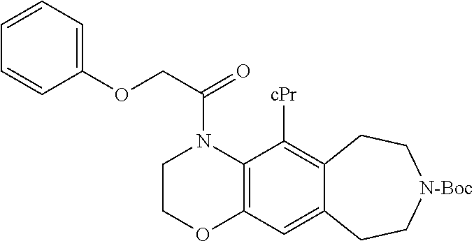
C1COC2=C(N1C(COC1=CC=CC=C1)=O)C([cPr])=C1C(=C2)CC[N-Boc]CC1
